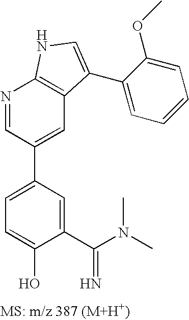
N1=CC(C2=CC=C(O)C(C(N(C)C)=N)=C2)=CC2=C1NC=C2C1=CC=CC=C1OC
